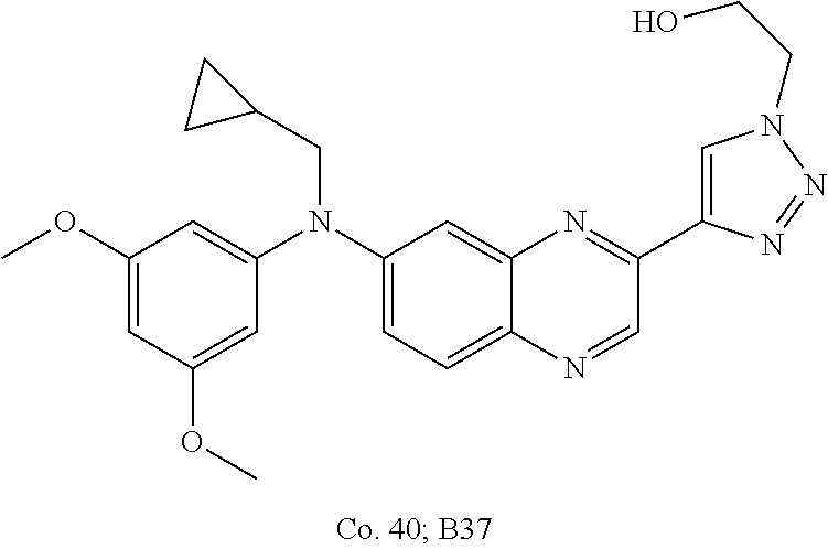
C1(OC)=CC(OC)=CC(N(C2=CC=C3C(=C2)N=C(C2=CN(CCO)N=N2)C=N3)CC2CC2)=C1
